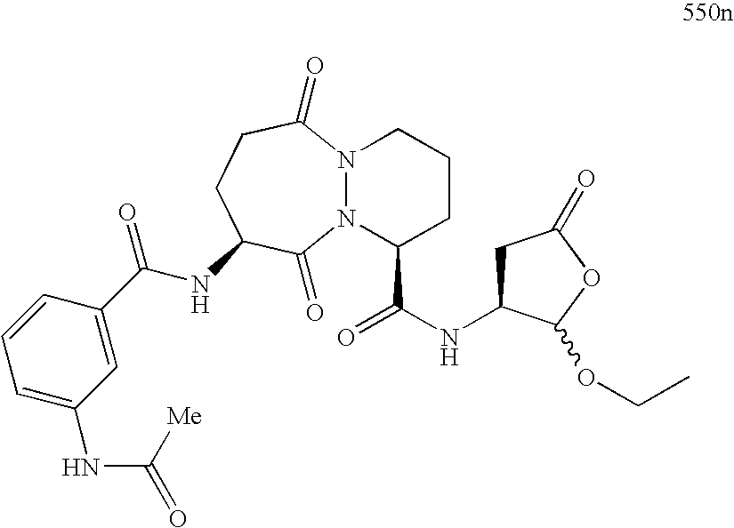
C1(C(NC2CC(=O)OC2OCC)=O)CCCN2N1C(=O)C(NC(C1=CC(NC(=O)[Me])=CC=C1)=O)CCC2=O
